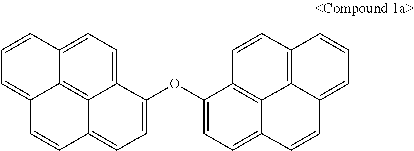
C12=CC=C3C4=C1C(=CC=C2)C=CC4=CC=C3OC1=CC=C2C3=C1C=CC1=C3C(=CC=C1)C=C2
